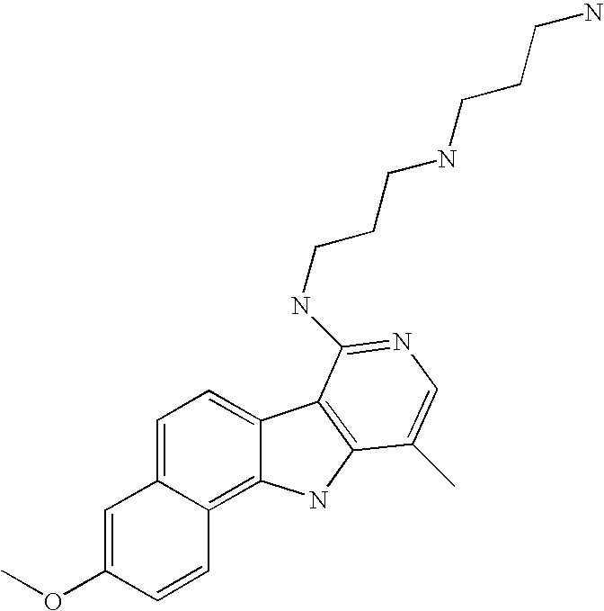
C1=C2C(=C3C(=C1)C1=C(N3)C(C)=CN=C1NCCCNCCCN)C=CC(OC)=C2
